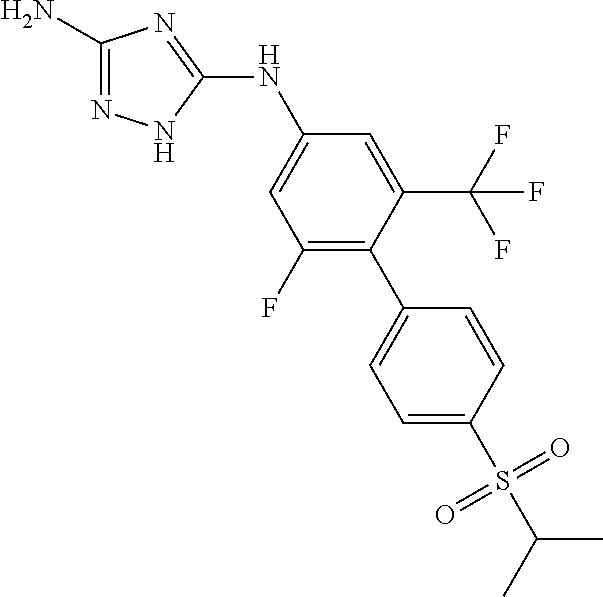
C1(N)=NNC(NC2=CC(F)=C(C3=CC=C(S(=O)(=O)C(C)C)C=C3)C(C(F)(F)F)=C2)=N1
